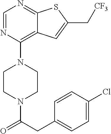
C1CN(C(CC2=CC=C(Cl)C=C2)=O)CCN1C1=C2C(=NC=N1)SC(C[CF3])=C2
